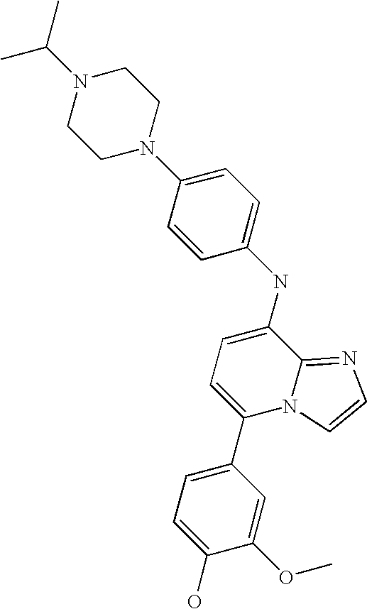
N1(C(C)C)CCN(C2=CC=C(NC3=CC=C(C4=CC=C(O)C(OC)=C4)N4C3=NC=C4)C=C2)CC1
